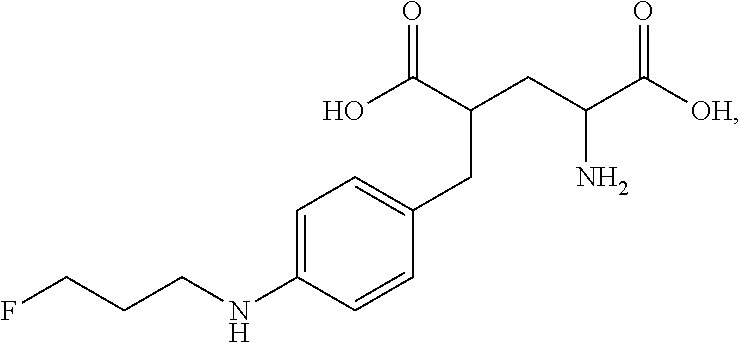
C1=C(NCCCF)C=CC(CC(CC(C([OH])=O)N)C(O)=O)=C1
